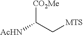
[CO2Me]C([AcHN])C[MTS]
